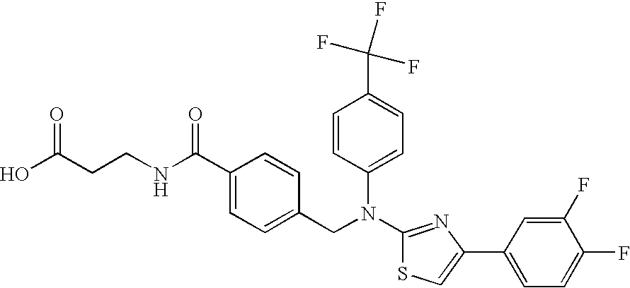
C(CCNC(C1=CC=C(CN(C2=CC=C(C(F)(F)F)C=C2)C2=NC(C3=CC=C(F)C(F)=C3)=CS2)C=C1)=O)(O)=O
